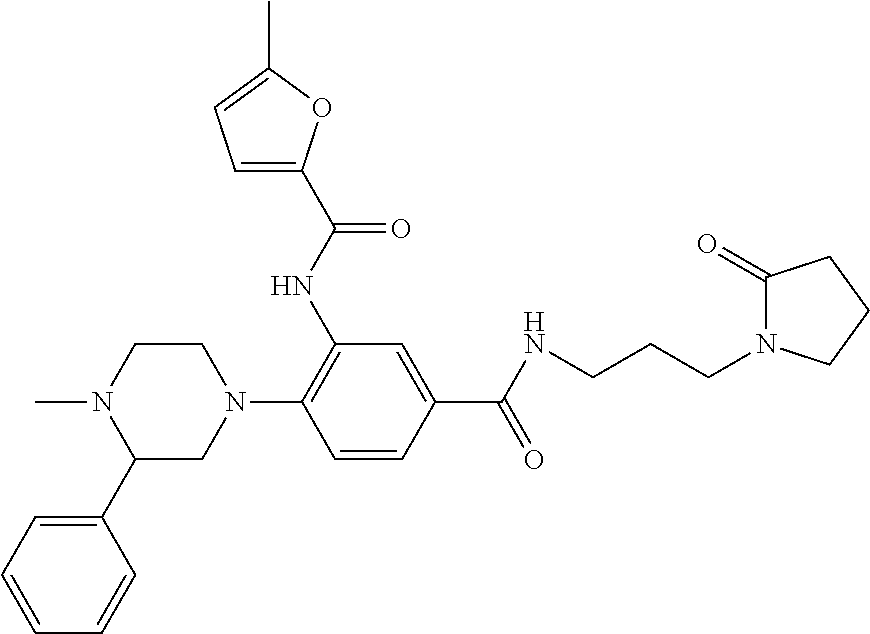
CN1C(C2=CC=CC=C2)CN(C2=C(NC(=O)C3=CC=C(C)O3)C=C(C(NCCCN3C(=O)CCC3)=O)C=C2)CC1
